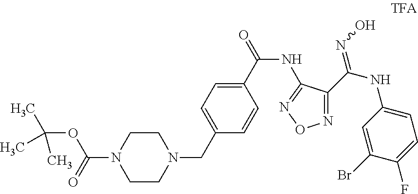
C1CN(C(=O)OC(C)(C)C)CCN1CC1=CC=C(C(NC2=NON=C2C(NC2=CC=C(F)C(Br)=C2)=NO)=O)C=C1
